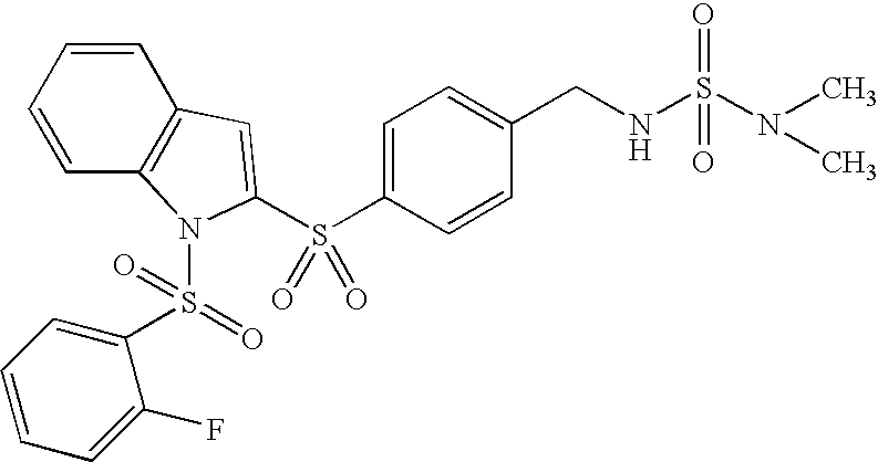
C1=C(S(C2=CC3=C(N2S(C2=CC=CC=C2F)(=O)=O)C=CC=C3)(=O)=O)C=CC(CNS(N(C)C)(=O)=O)=C1
